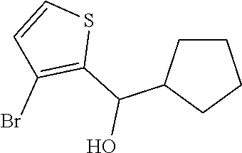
C1CC(C(C2=C(Br)C=CS2)O)CC1
